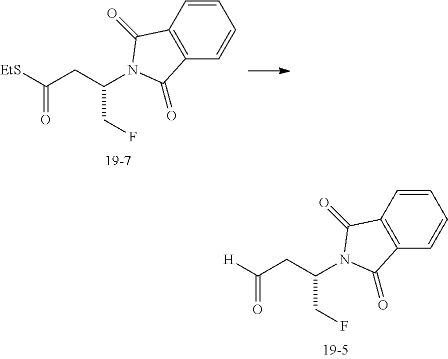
C(CC(N1C(=O)C2=C(C=CC=C2)C1=O)CF)([H])=O.C(CC(N1C(=O)C2=C(C=CC=C2)C1=O)CF)([EtS])=O
